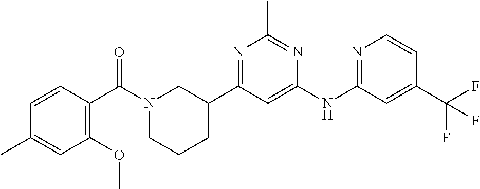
C1=C(C(F)(F)F)C=CN=C1NC1=CC(C2CCCN(C(C3=C(OC)C=C(C)C=C3)=O)C2)=NC(C)=N1
